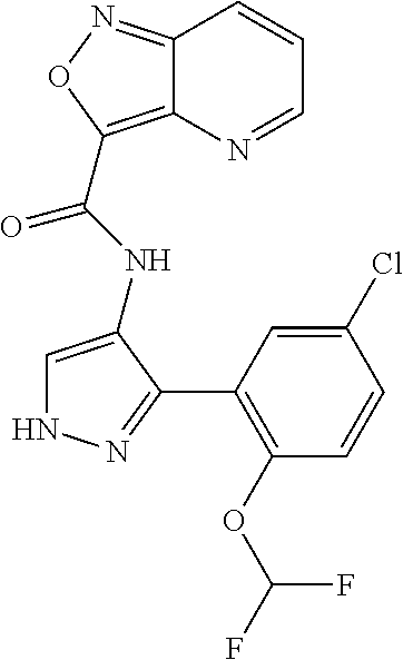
C12=NOC(C(NC3=CNN=C3C3=C(OC(F)F)C=CC(Cl)=C3)=O)=C1N=CC=C2
